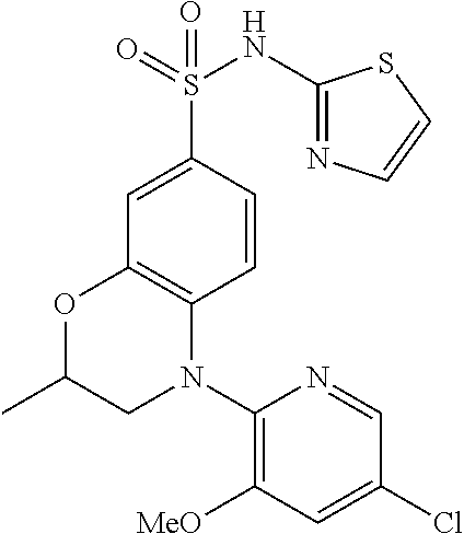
C1=CC(S(NC2=NC=CS2)(=O)=O)=CC2=C1N(C1=C([MeO])C=C(Cl)C=N1)CC(C)O2
